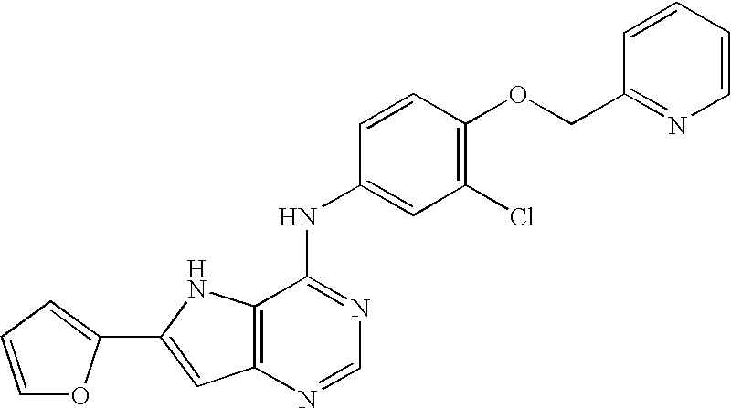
C1=CC=C(C2=CC3=C(N2)C(NC2=CC(Cl)=C(OCC4=NC=CC=C4)C=C2)=NC=N3)O1
